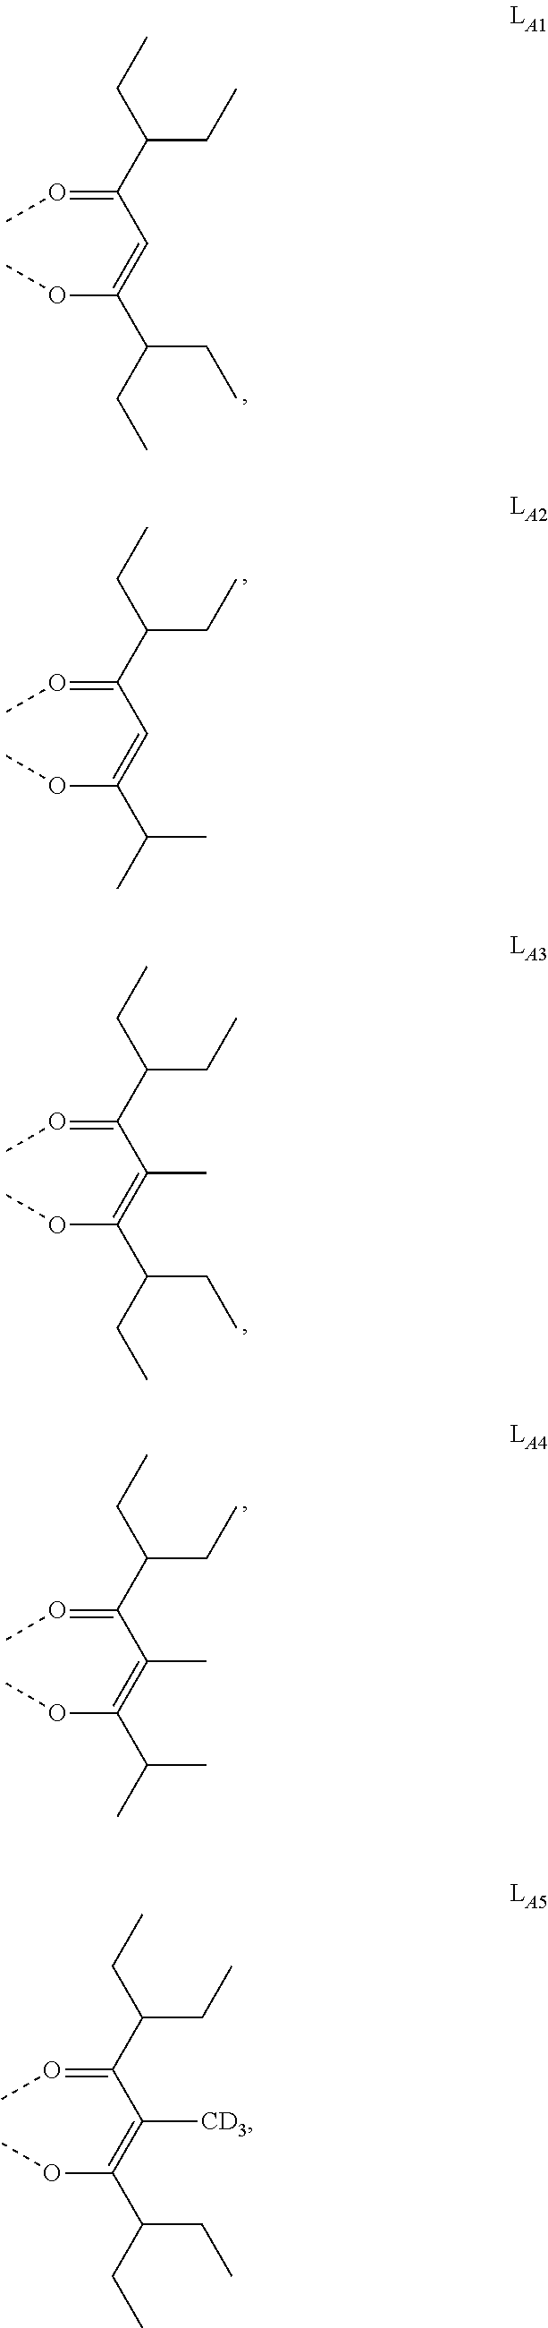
C(=OC)(C=C(OC)C(CC)CC)C(CC)CC.C(=OC)(C=C(OC)C(C)C)C(CC)CC.C(=OC)(C(=C(OC)C(CC)CC)C)C(CC)CC.C(=OC)(C(=C(OC)C(C)C)C)C(CC)CC.C(=OC)(C(=C(OC)C(CC)CC)[CD3])C(CC)CC
